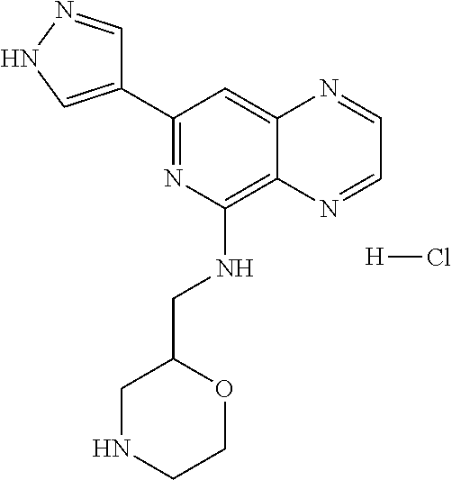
C1(C2=CNN=C2)=NC(NCC2CNCCO2)=C2C(=C1)N=CC=N2.[H]Cl
